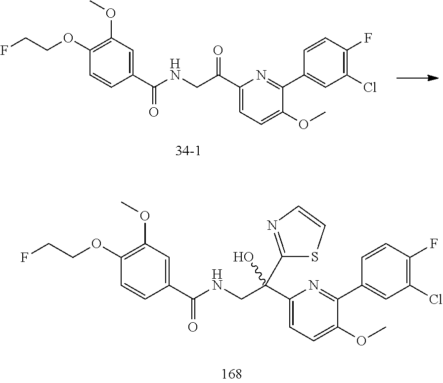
C1(C(CNC(C2=CC(OC)=C(OCCF)C=C2)=O)=O)=CC=C(OC)C(C2=CC(Cl)=C(F)C=C2)=N1.C1(C(CNC(C2=CC(OC)=C(OCCF)C=C2)=O)(O)C2=NC=CS2)=CC=C(OC)C(C2=CC(Cl)=C(F)C=C2)=N1
